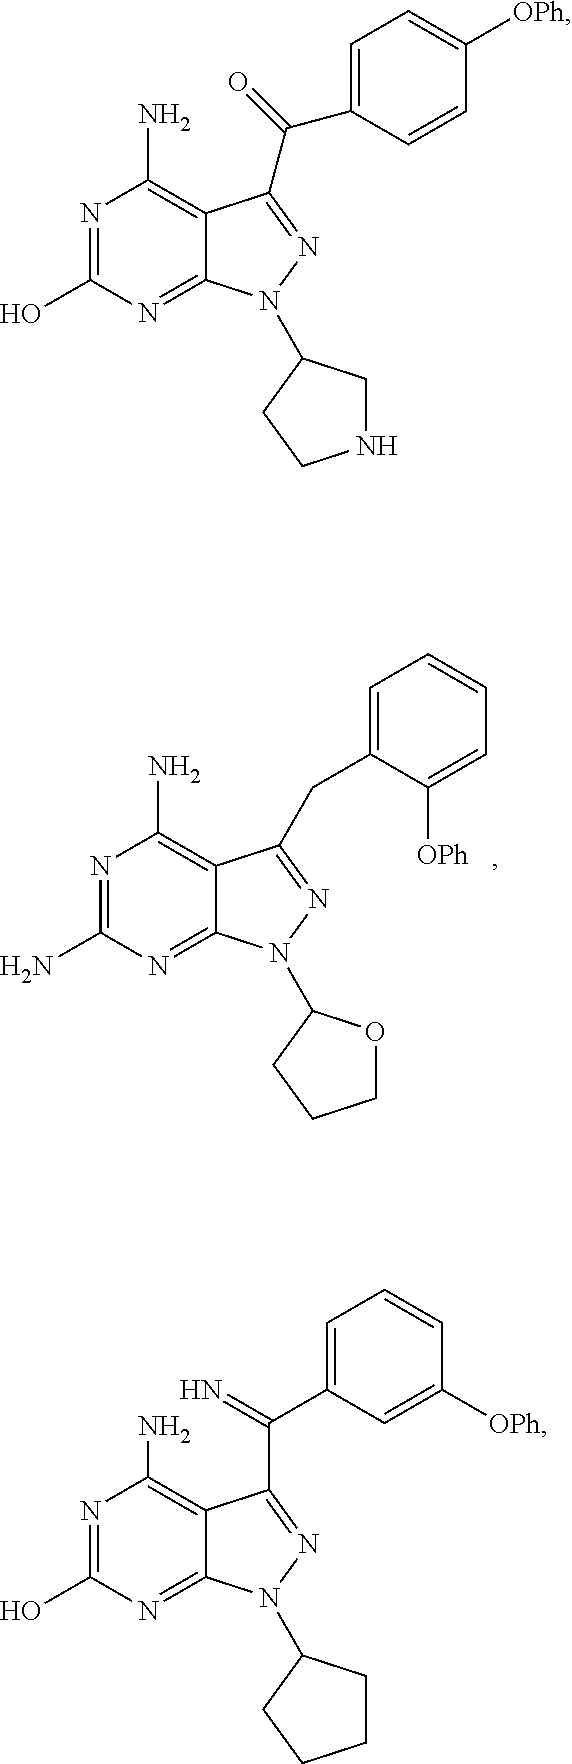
N1=C(N)N=C2C(=C1N)C(CC1=CC=CC=C1[OPh])=NN2C1OCCC1.N1=C(O)N=C2C(=C1N)C(C(=O)C1=CC=C([OPh])C=C1)=NN2C1CNCC1.N1=C(O)N=C2C(=C1N)C(C(=N)C1=CC=CC([OPh])=C1)=NN2C1CCCC1
